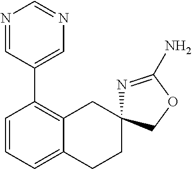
C1=CC=C2C(=C1C1=CN=CN=C1)CC1(CC2)N=C(N)OC1
